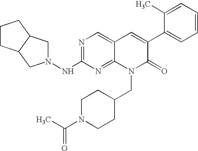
N1=C(NN2CC3C(C2)CCC3)N=C2C(=C1)C=C(C1=CC=CC=C1C)C(=O)N2CC1CCN(C(C)=O)CC1
